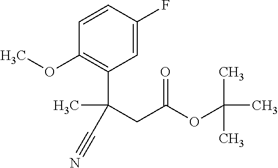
C1=CC(F)=CC(C(CC(OC(C)(C)C)=O)(C)C#N)=C1OC
